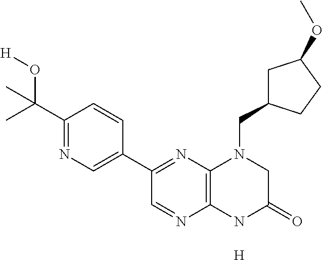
C1(C(C)(O[H])C)=NC=C(C2=NC3=C(N=C2)NC(=O)CN3CC2CC(OC)CC2)C=C1.[H]
